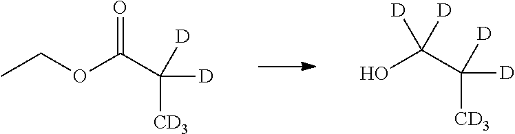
CCOC(C([CD3])([D])[D])=O.OC(C([CD3])([D])[D])([D])[D]
